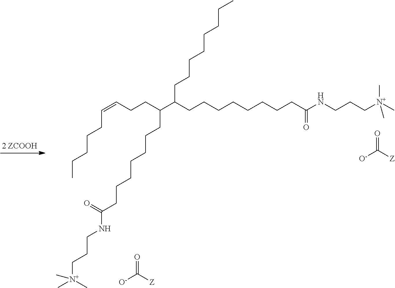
O=C([Z])[O-].C[N+](C)(C)CCCNC(CCCCCCCCC(C(CCCCCCCC(=O)NCCC[N+](C)(C)C)CCC=CCCCCC)CCCCCCCC)=O.O=C([Z])[O-]
